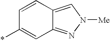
*C1=CC2=NN([Me])C=C2C=C1
